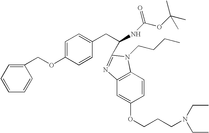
C1=CC(COC2=CC=C(CC(NC(OC(C)(C)C)=O)C3=NC4=C(C=CC(OCCCN(CC)CC)=C4)N3CCCC)C=C2)=CC=C1
